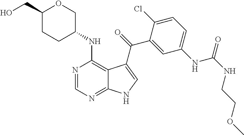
C1=C(NC(NCCOC)=O)C=C(C(=O)C2=CNC3=NC=NC(NC4COC(CO)CC4)=C32)C(Cl)=C1
